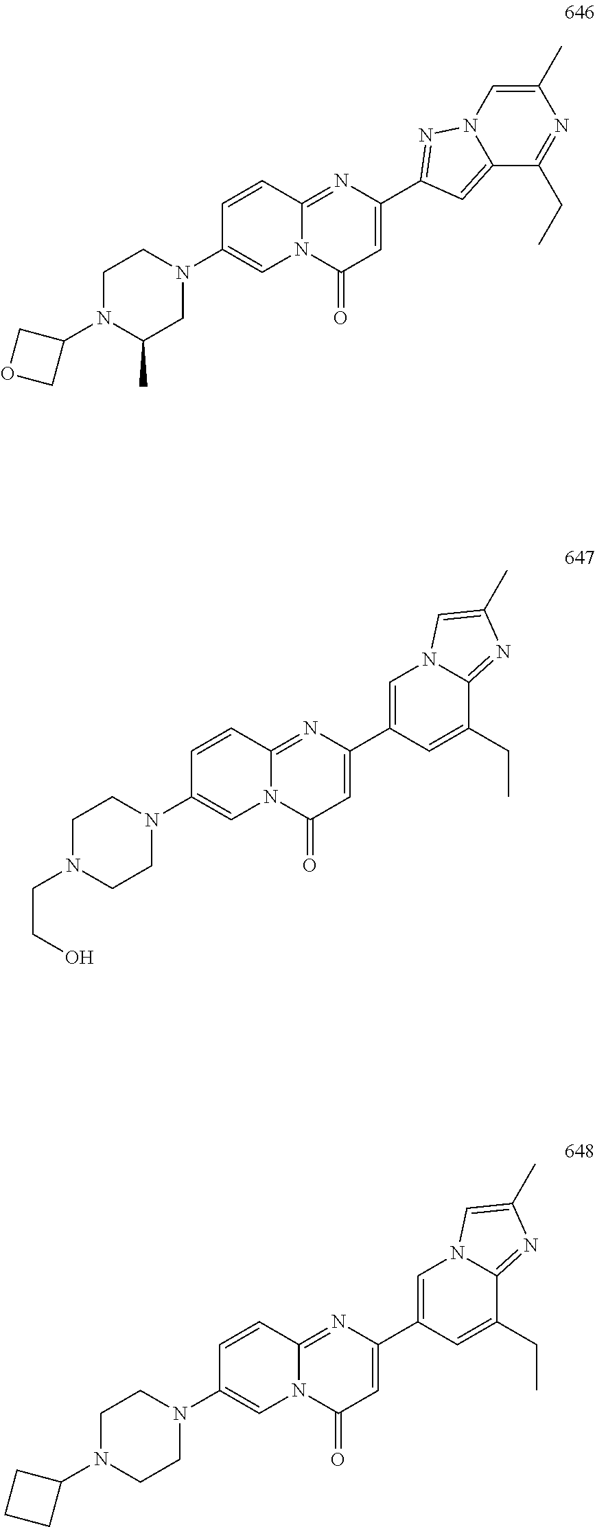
C1(C2=NN3C(=C2)C(CC)=NC(C)=C3)=CC(=O)N2C(=N1)C=CC(N1CCN(C3COC3)C(C)C1)=C2.C1(C2=CN3C(=NC(C)=C3)C(CC)=C2)=CC(=O)N2C(=N1)C=CC(N1CCN(CCO)CC1)=C2.C1(C2=CN3C(=NC(C)=C3)C(CC)=C2)=CC(=O)N2C(=N1)C=CC(N1CCN(C3CCC3)CC1)=C2
